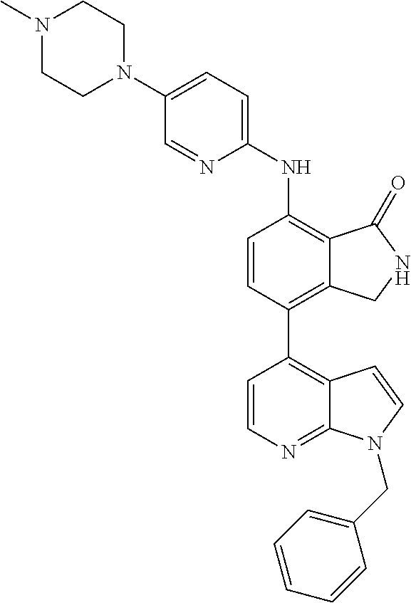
C1(N2CCN(C)CC2)=CC=C(NC2=C3C(=C(C4=C5C(=NC=C4)N(CC4=CC=CC=C4)C=C5)C=C2)CNC3=O)N=C1
